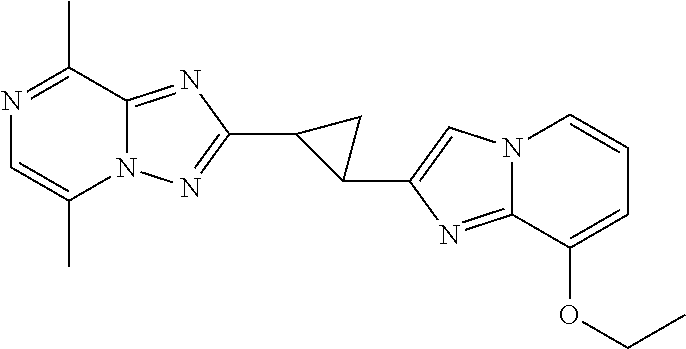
N12C(=NC(C3C(C4=CN5C(=N4)C(OCC)=CC=C5)C3)=N1)C(C)=NC=C2C
